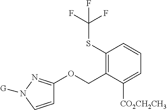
C1=CN([G])N=C1OCC1=C(SC(F)(F)F)C=CC=C1[CO2CH2CH3]
